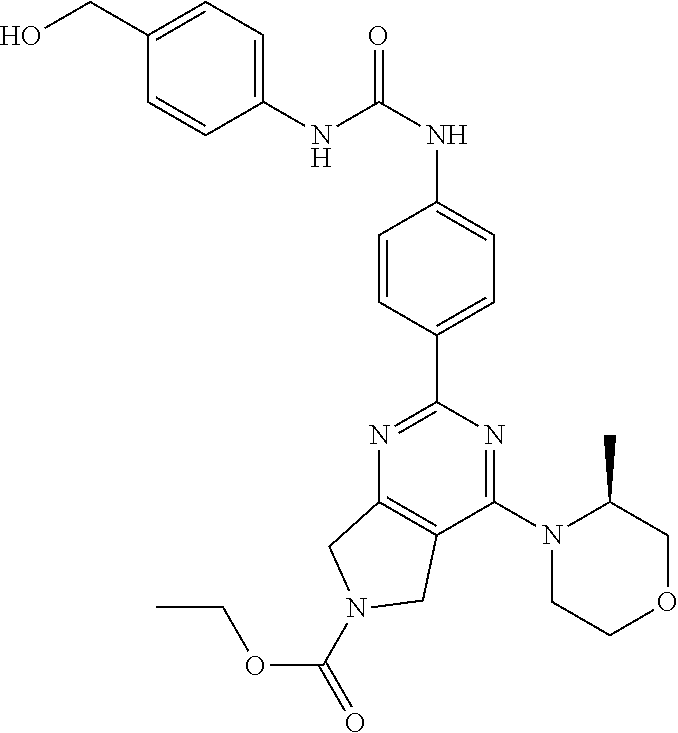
C1(C2=NC3=C(C(N4CCOCC4C)=N2)CN(C(=O)OCC)C3)=CC=C(NC(NC2=CC=C(CO)C=C2)=O)C=C1
